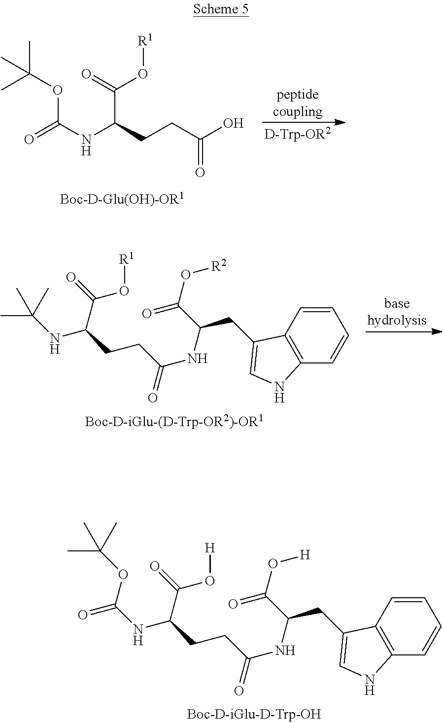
O=C(NC(CCC(O)=O)C(=O)O[R1])OC(C)(C)C.[D-Trp-OR2].C1=CC2=C(C=C1)NC=C2CC(NC(CCC(NC(C)(C)C)C(=O)O[R1])=O)C(O[R2])=O.C1=CC2=C(C=C1)NC=C2CC(NC(CCC(NC(=O)OC(C)(C)C)C(=O)O[H])=O)C(O[H])=O
